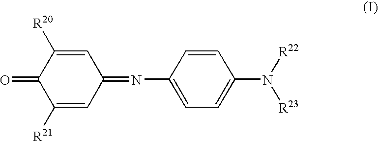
C1([R21])=CC(=NC2=CC=C(N([R22])[R23])C=C2)C=C([R20])C1=O
